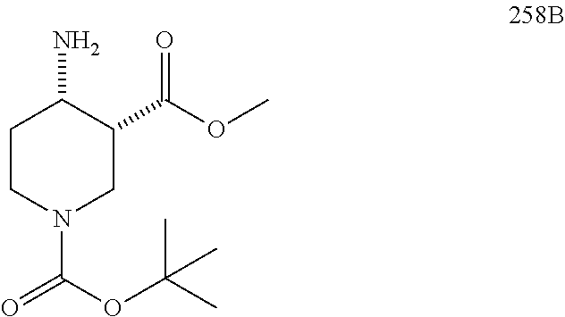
NC1CCN(C(OC(C)(C)C)=O)CC1C(OC)=O
